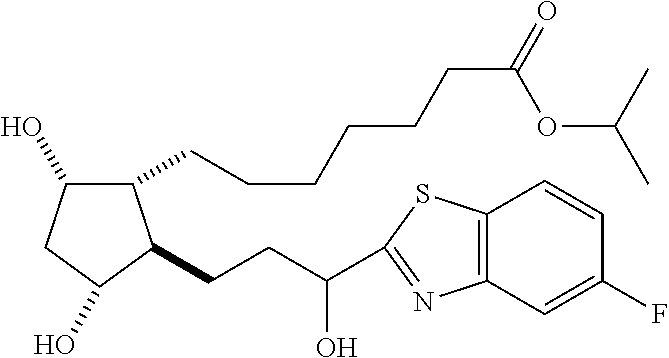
C1(CCCCCCC(=O)OC(C)C)C(O)CC(O)C1CCC(O)C1=NC2=C(S1)C=CC(F)=C2
